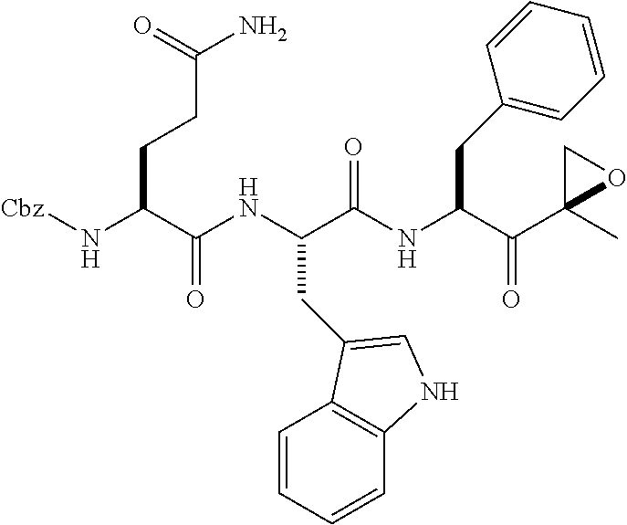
N(C(C(NC(C(NC(C(C1(C)OC1)=O)CC1=CC=CC=C1)=O)CC1=CNC2=C1C=CC=C2)=O)CCC(N)=O)[Cbz]
